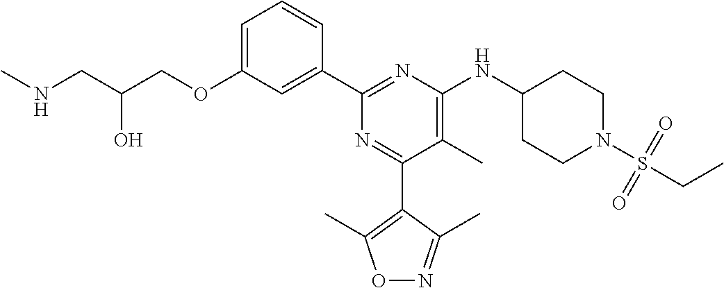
C1=C(OCC(CNC)O)C=C(C2=NC(NC3CCN(S(CC)(=O)=O)CC3)=C(C)C(C3=C(C)ON=C3C)=N2)C=C1
